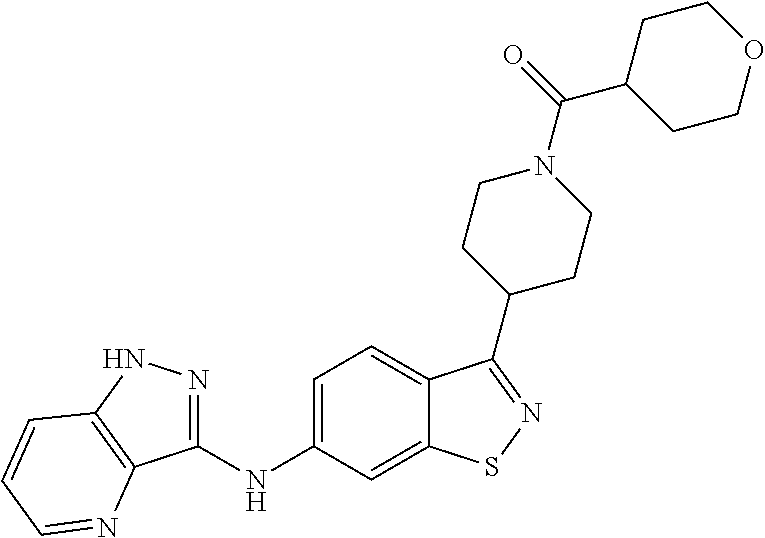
C1(NC2=CC=C3C(=C2)SN=C3C2CCN(C(=O)C3CCOCC3)CC2)=NNC2=C1N=CC=C2
